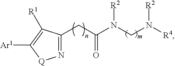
N1=C(CC(=O)N([R2])CN([R2])[R4])C([R1])=C([Ar1])[Q]1
